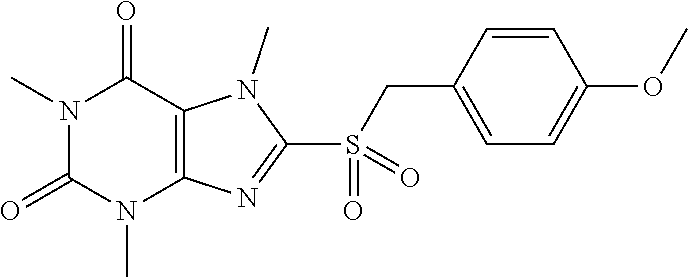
N1(C)C(=O)N(C)C2=C(C1=O)N(C)C(S(=O)(CC1=CC=C(OC)C=C1)=O)=N2
